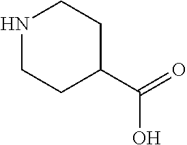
C1(C(=O)O)CCNCC1
